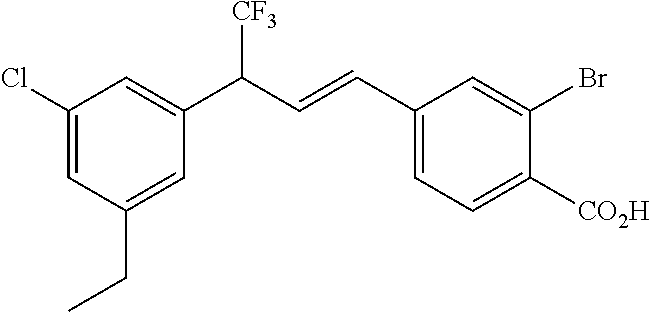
C1(Cl)=CC(CC)=CC(C(C=CC2=CC=C([CO2H])C(Br)=C2)[CF3])=C1
